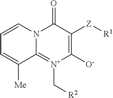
[Z](C1=C([O-])[N+](C[R2])=C2N(C1=O)C=CC=C2[Me])[R1]
